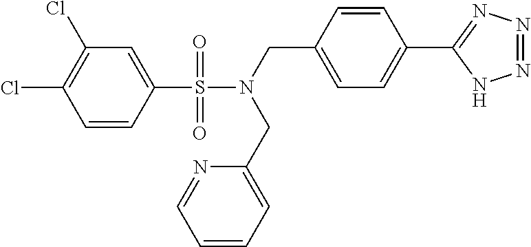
C1=CC(S(N(CC2=CC=C(C3=NN=NN3)C=C2)CC2=CC=CC=N2)(=O)=O)=CC(Cl)=C1Cl
